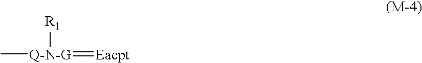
C[Q-N-G](=[Eacpt])[R1]
